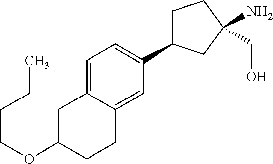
C1(OCCCC)CCC2=CC(C3CCC(N)(CO)C3)=CC=C2C1
